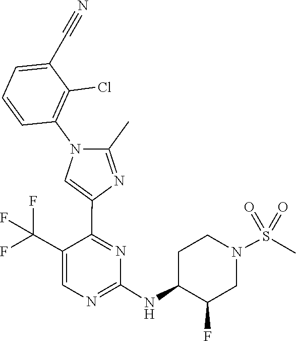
C1(NC2C(F)CN(S(=O)(=O)C)CC2)=NC=C(C(F)(F)F)C(C2=CN(C3=C(Cl)C(C#N)=CC=C3)C(C)=N2)=N1
